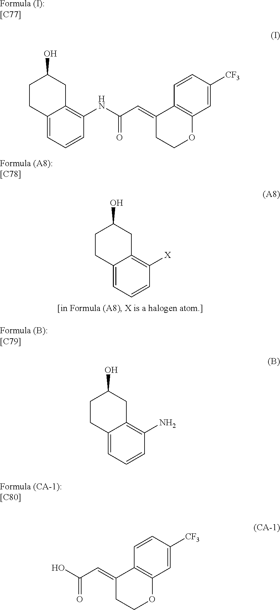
C1CC2=CC=CC([X])=C2CC1O.C1CC2=CC=CC(NC(=O)C=C3CCOC4=C3C=CC([CF3])=C4)=C2CC1O.[Formula (I):[C77]].[Formula (A8):[C78]].[Formula (B):[C79]].C1CC2=CC=CC(N)=C2CC1O.[Formula (CA-1):[C80]].O=C(O)C=C1CCOC2=C1C=CC([CF3])=C2
